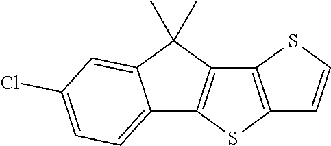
C12=CC=C(Cl)C=C1C(C)(C)C1=C2SC2=C1SC=C2
